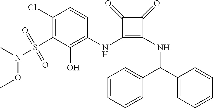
C1(Cl)=C(S(N(OC)C)(=O)=O)C(O)=C(NC2=C(NC(C3=CC=CC=C3)C3=CC=CC=C3)C(=O)C2=O)C=C1
